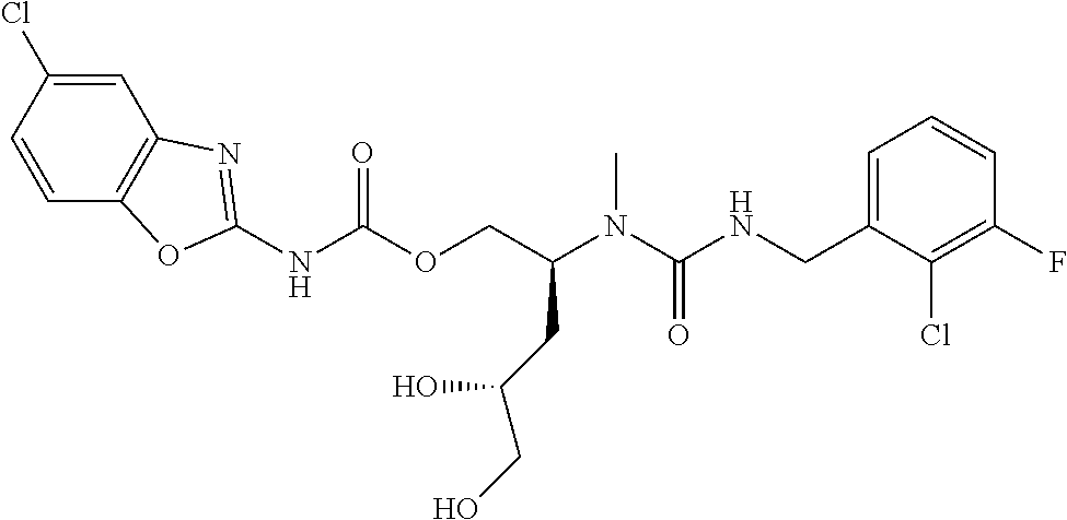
C1=CC(F)=C(Cl)C(CNC(N(C(COC(NC2=NC3=C(C=CC(Cl)=C3)O2)=O)CC(CO)O)C)=O)=C1
